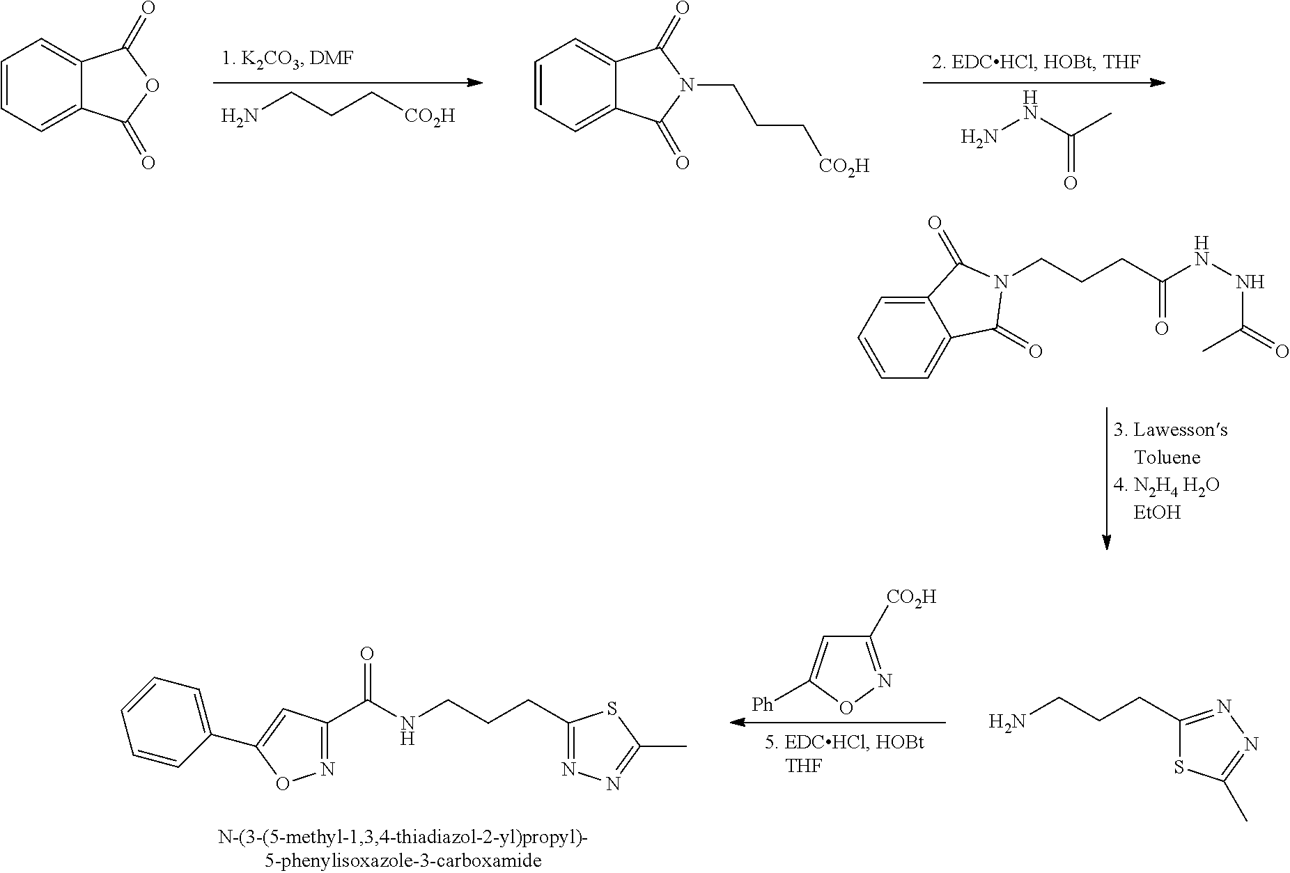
C12=CC=CC=C1C(=O)N(CCCC(NNC(=O)C)=O)C2=O.C1(CCCNC(=O)C2=NOC(C3=CC=CC=C3)=C2)=NN=C(C)S1.C1([CO2H])=NOC([Ph])=C1.C1(CCCN)=NN=C(C)S1.NCCC[CO2H].NNC(C)=O.C1=CC=C2C(=C1)C(=O)OC2=O.C1=CC=C2C(=C1)C(=O)N(CCC[CO2H])C2=O
